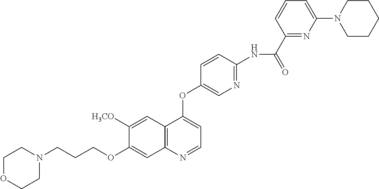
C1OCCN(CCCOC2=CC3=C(C=C2[H3CO])C(OC2=CN=C(NC(C4=NC(N5CCCCC5)=CC=C4)=O)C=C2)=CC=N3)C1
